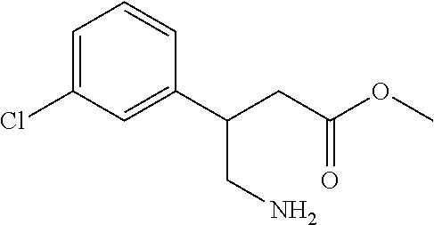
C1=C(Cl)C=C(C(CN)CC(=O)OC)C=C1
